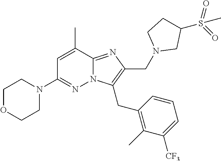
CC1=CC(N2CCOCC2)=NN2C1=NC(CN1CC(S(=O)(=O)C)CC1)=C2CC1=C(C)C([CF3])=CC=C1
